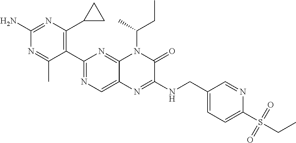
C1(N)=NC(C2CC2)=C(C2=NC=C3C(=N2)N(C(CC)C)C(=O)C(NCC2=CC=C(S(CC)(=O)=O)N=C2)=N3)C(C)=N1
